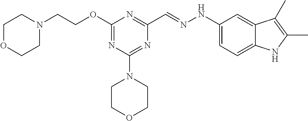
N1(CCOC2=NC(N3CCOCC3)=NC(C=NNC3=CC=C4C(=C3)C(C)=C(C)N4)=N2)CCOCC1
